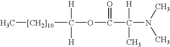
[[CH2]10](C([H])([H])OC(=O)C([H])(C)N(C)C)C
